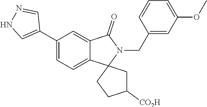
C1(C2=CNN=C2)=CC=C2C(=C1)C(=O)N(CC1=CC(OC)=CC=C1)C21CCC([CO2H])C1
